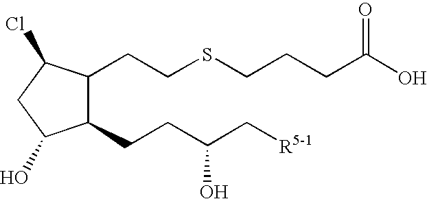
C1(CCC(C[R5-1])O)C(CCSCCCC(O)=O)C(Cl)CC1O
